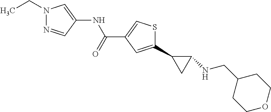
N(C(C1=CSC(C2CC2NCC2CCOCC2)=C1)=O)C1=CN(CC)N=C1
